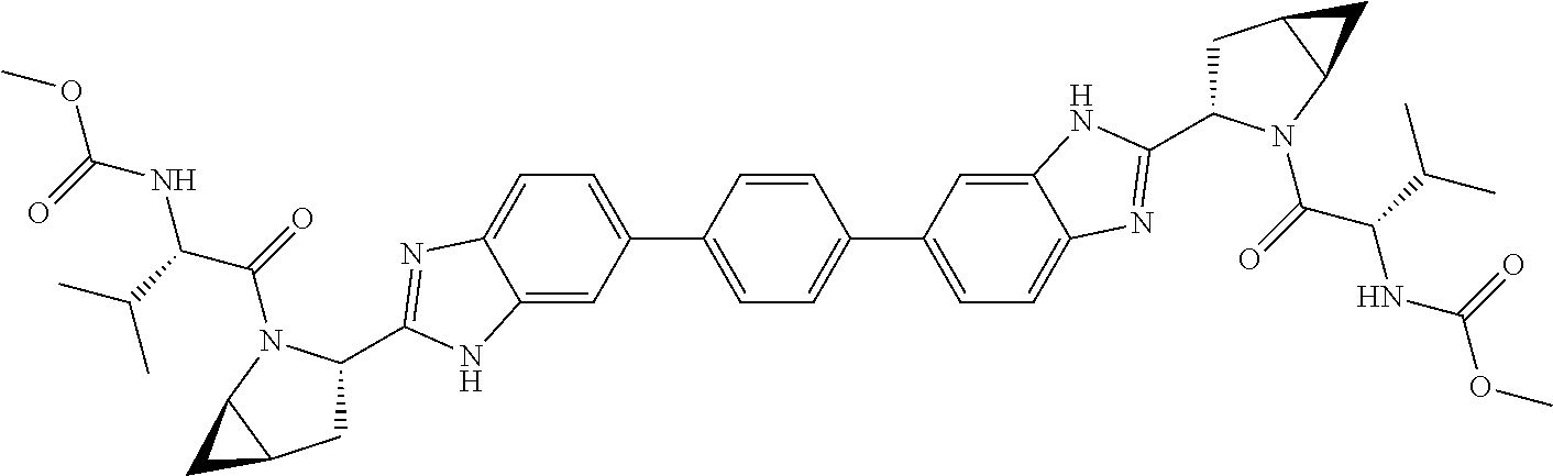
C12=CC(C3=CC=C(C4=CC=C5C(=C4)NC(C4CC6C(N4C(=O)C(C(C)C)NC(OC)=O)C6)=N5)C=C3)=CC=C1N=C(C1CC3C(N1C(=O)C(C(C)C)NC(OC)=O)C3)N2
